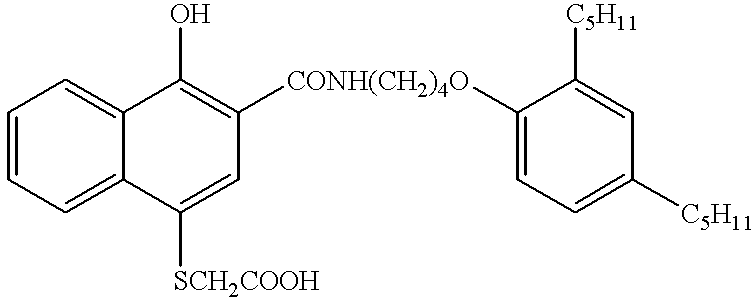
C1=CC=C2C(=C1)C(O)=C([CONH(CH2)4O]C1=CC=C([C5H11])C=C1[C5H11])C=C2[SCH2COOH]
